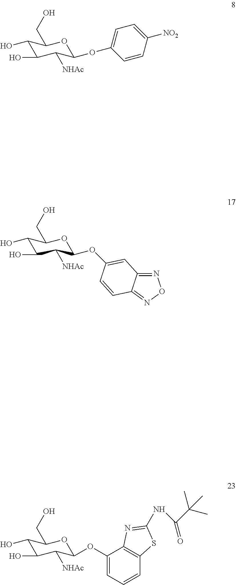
OC1C(O)C([NHAc])C(OC2=CC=C([NO2])C=C2)OC1CO.OC1C(O)C([NHAc])C(OC2=CC3=NON=C3C=C2)OC1CO.OC1C(O)C([NHAc])C(OC2=CC=CC3=C2N=C(NC(=O)C(C)(C)C)S3)OC1CO
